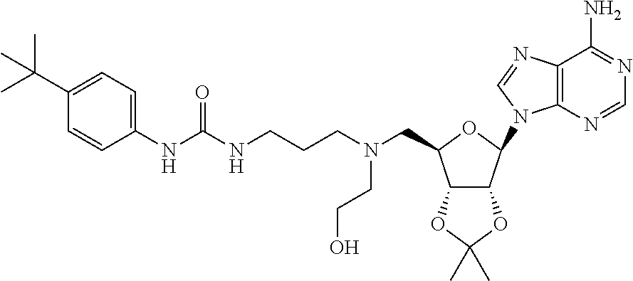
C1(C(C)(C)C)=CC=C(NC(NCCCN(CC2C3C(OC(C)(C)O3)C(N3C4=C(C(N)=NC=N4)N=C3)O2)CCO)=O)C=C1
